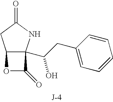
C12C(C(CC3=CC=CC=C3)O)(NC(=O)C1)C(=O)O2
